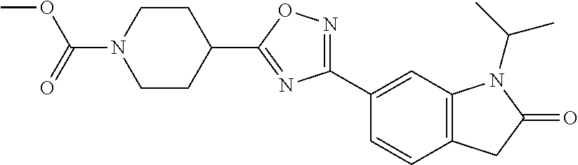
C(N1CCC(C2=NC(C3=CC4=C(C=C3)CC(=O)N4C(C)C)=NO2)CC1)(=O)OC
